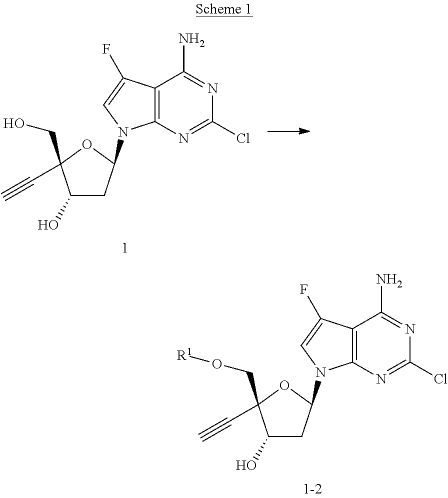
C12=C(N=C(Cl)N=C1N)N(C1CC(O)C(CO[R1])(C#C)O1)C=C2F.C12=C(N=C(Cl)N=C1N)N(C1CC(O)C(CO)(C#C)O1)C=C2F
